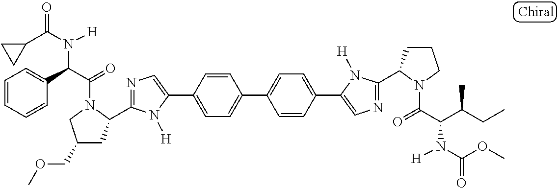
C1(C2=CC=C(C3=CC=C(C4=CN=C(C5CCCN5C(=O)C(C(CC)C)N([H])C(OC)=O)N4[H])C=C3)C=C2)=CN=C(C2CC(COC)CN2C(=O)C(C2=CC=CC=C2)N([H])C(C2CC2)=O)N1[H]
